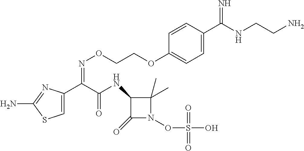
C1=C(C(C(NC2C(=O)N(OS(O)(=O)=O)C2(C)C)=O)=NOCCOC2=CC=C(C(NCCN)=N)C=C2)N=C(N)S1
